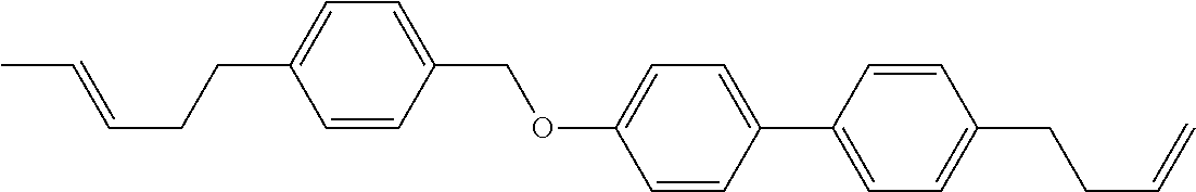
C1=CC(COC2=CC=C(C3=CC=C(CCC=C)C=C3)C=C2)=CC=C1CCC=CC
